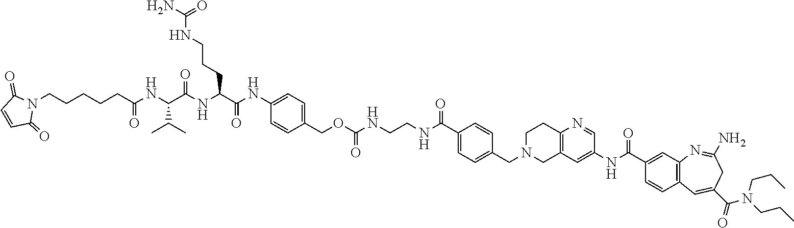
N1=CC(NC(C2=CC3=C(C=C2)C=C(C(=O)N(CCC)CCC)CC(N)=N3)=O)=CC2=C1CCN(CC1=CC=C(C(NCCNC(OCC3=CC=C(NC(C(NC(C(NC(CCCCCN4C(=O)C=CC4=O)=O)C(C)C)=O)CCCNC(N)=O)=O)C=C3)=O)=O)C=C1)C2
